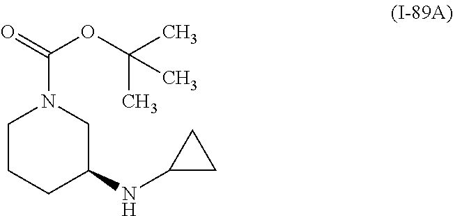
O=C(N1CCCC(NC2CC2)C1)OC(C)(C)C
